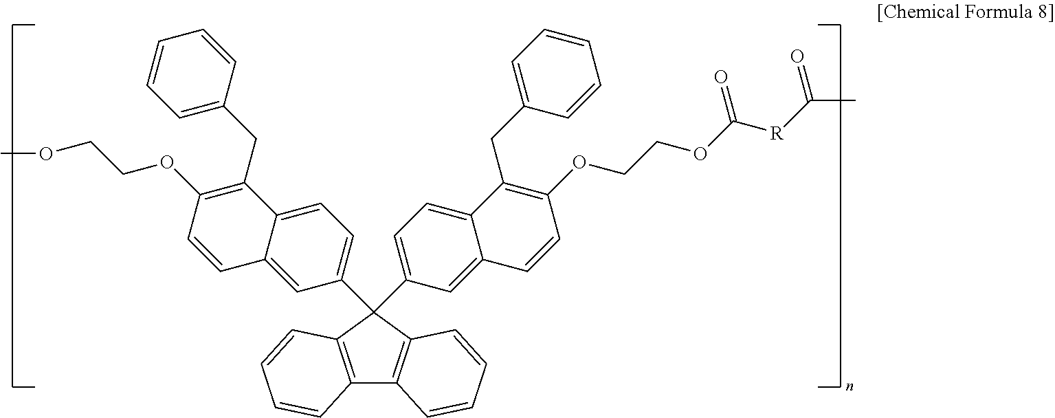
C1=C2C(=CC(C3(C4=CC=C5C(=C4)C=CC(OCCOC([R]C(C)=O)=O)=C5CC4=CC=CC=C4)C4=C(C5=C3C=CC=C5)C=CC=C4)=C1)C=CC(OCCOC)=C2CC1=CC=CC=C1
